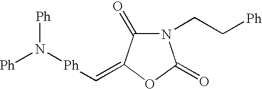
N1(CC[Ph])C(=O)C(=C[Ph]N([Ph])[Ph])OC1=O
